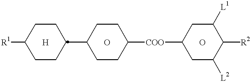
[R1]C1CCC(C2CCC([COO]C3CC([L2])C([R2])C([L1])C3)CC2)CC1.[H].O.O
